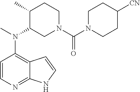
C12=C(N(C)C3CN(C(N4CCC([CN])CC4)=O)CCC3C)C=CN=C1NC=C2
